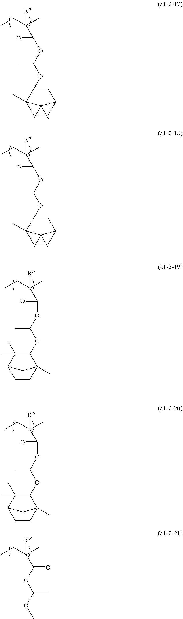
CCC(C)([Ra])C(=O)OC(OC1C2(C)CCC(C1)C2(C)C)C.CCC(C)([Ra])C(=O)OCOC1C2(C)CCC(C1)C2(C)C.CCC(C)([Ra])C(=O)OC(OC1C(C)(C)C2CCC1(C)C2)C.CCC(C)([Ra])C(=O)OC(OC1C(C)(C)C2CCC1(C)C2)C.CCC(C)([Ra])C(OC(OC)C)=O
